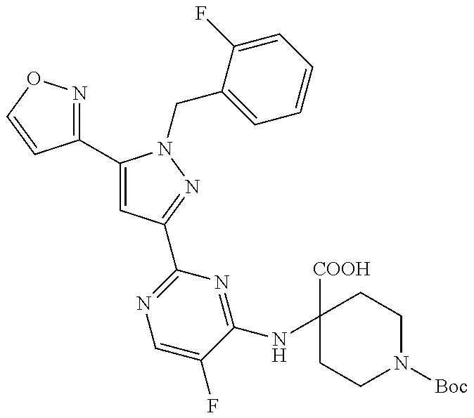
C1(C2=CC(C3=NC=C(F)C(NC4([COOH])CCN([Boc])CC4)=N3)=NN2CC2=CC=CC=C2F)=NOC=C1
